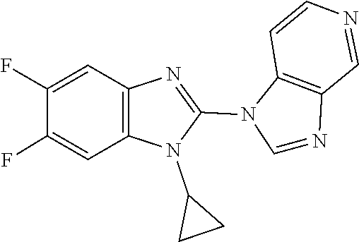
C1(N2C=NC3=C2C=CN=C3)=NC2=C(N1C1CC1)C=C(F)C(F)=C2
